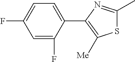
C1=C(F)C(C2=C([Me])SC(C)=N2)=CC=C1F
